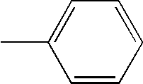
CC1=CC=CC=C1
